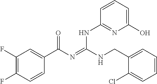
C1(F)=C(F)C=CC(C(N=C(NCC2=CC=CC=C2Cl)NC2=NC(O)=CC=C2)=O)=C1
